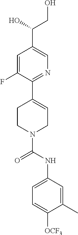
C1=C(F)C(C2=CCN(C(NC3=CC=C([OCF3])C(C)=C3)=O)CC2)=NC=C1C(O)CO
